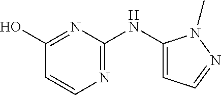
N(C1=NC=CC(O)=N1)C1=CC=NN1C
